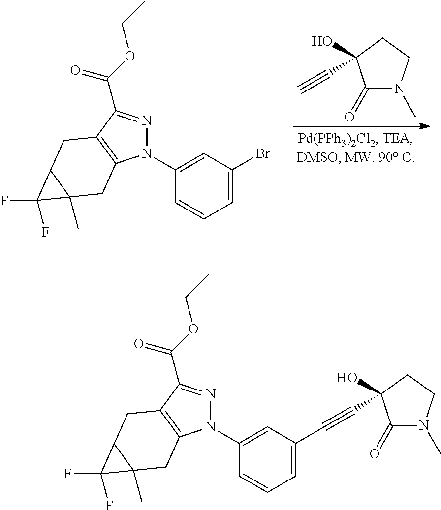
N1(C2=CC(Br)=CC=C2)N=C(C(OCC)=O)C2=C1CC1(C)C(C2)C1(F)F.C1(=O)N(C)CCC1(O)C#C.N1(C2=CC(C#CC3(O)C(=O)N(C)CC3)=CC=C2)N=C(C(OCC)=O)C2=C1CC1(C)C(C2)C1(F)F
